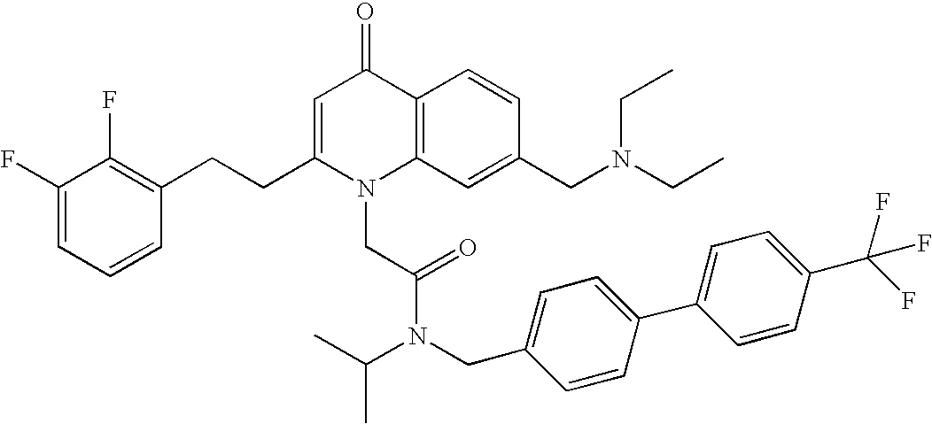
C1(F)=CC=CC(CCC2=CC(=O)C3=C(N2CC(N(CC2=CC=C(C4=CC=C(C(F)(F)F)C=C4)C=C2)C(C)C)=O)C=C(CN(CC)CC)C=C3)=C1F
